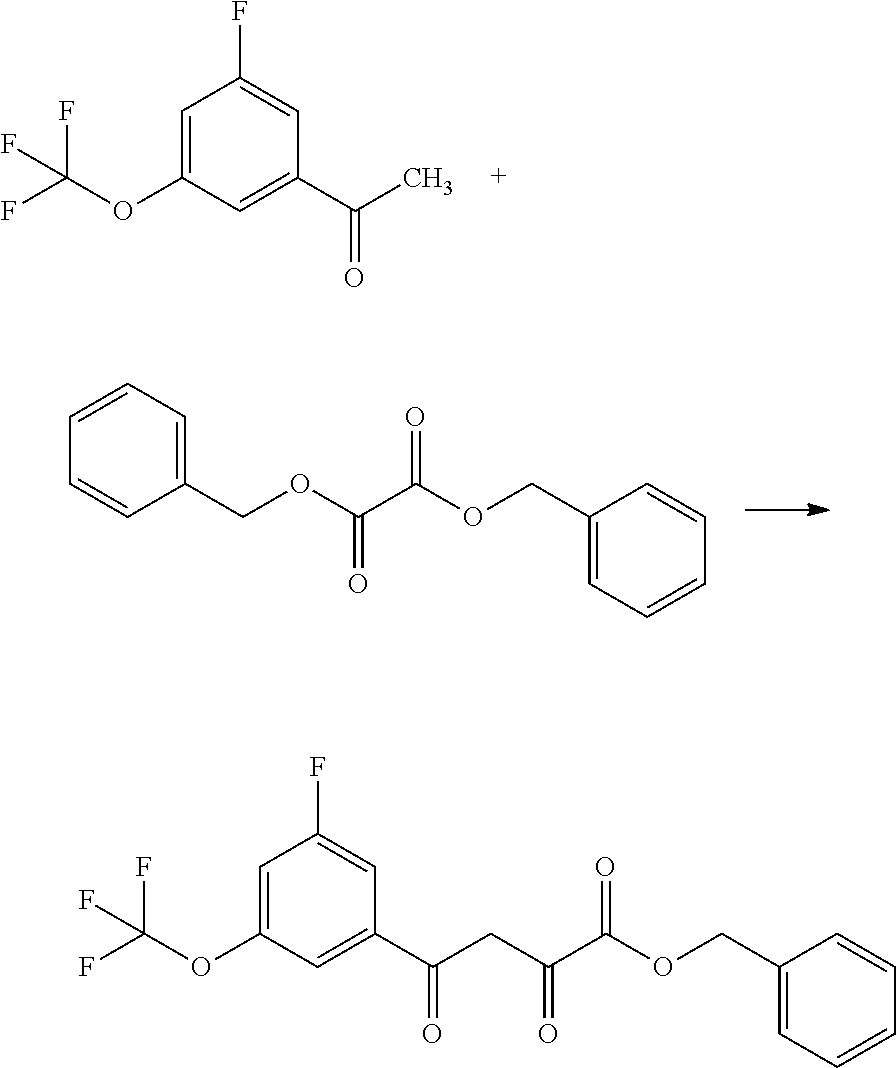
C1=C(OC(F)(F)F)C=C(C(C)=O)C=C1F.C1(COC(C(OCC2=CC=CC=C2)=O)=O)=CC=CC=C1.C1(COC(C(CC(C2=CC(OC(F)(F)F)=CC(F)=C2)=O)=O)=O)=CC=CC=C1
